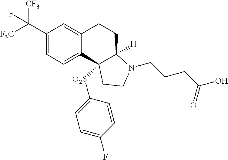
C1(C([F3C])([CF3])F)=CC=C2C(=C1)CCC1([H])C2([O2S]C2=CC=C(F)C=C2)CCN1CCCC(O)=O
